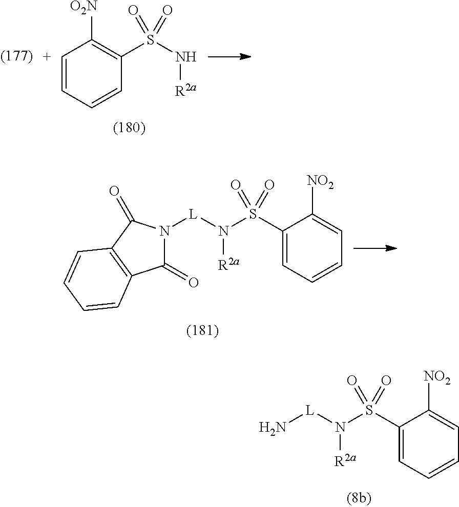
[C+]1=CC=CC(S(N[R2a])(=O)=O)=C1[O2N].N1([L]N([R2a])S(C2=CC=CC=C2[NO2])(=O)=O)C(=O)C2=C(C1=O)C=CC=C2.N[L]N([R2a])S(C1=CC=CC=C1[NO2])(=O)=O
